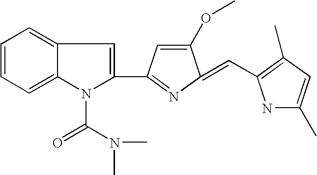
C1=CC=C2C(=C1)C=C(C1=NC(=CC3=C(C)C=C(C)N3)C(OC)=C1)N2C(=O)N(C)C
